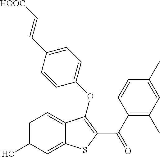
C1=C(O)C=C2C(=C1)C(OC1=CC=C(C=C[HOOC])C=C1)=C(C(C1=C(C)C=C(C)C=C1)=O)S2
